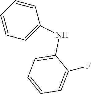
C1=CC=CC=C1NC1=CC=CC=C1F
